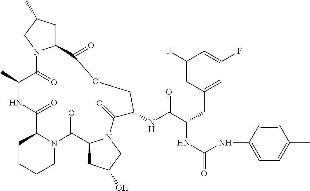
C1CCCN2C1C(=O)NC(C)C(=O)N1C(CC(C)C1)C(=O)OCC(NC(C(CC1=CC(F)=CC(F)=C1)NC(=O)NC1=CC=C(C)C=C1)=O)C(=O)N1C(C2=O)CC(O)C1
